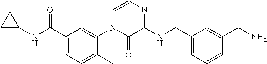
C(C1=CC=C(C)C(N2C(=O)C(NCC3=CC=CC(CN)=C3)=NC=C2)=C1)(=O)NC1CC1
